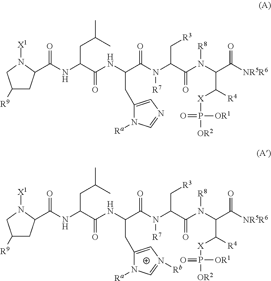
N([R7])(C(C(N(C(C([NR5R6])=O)C([R4])[X]P(=O)([OR1])[OR2])[R8])=O)C[R3])C(C(NC(C(NC(=O)C1CC([R9])CN1[X1])CC(C)C)=O)CC1=CN([Rb])=CN1[Ra])=O.N([R7])(C(C(N(C(C([NR5R6])=O)C([R4])[X]P(=O)([OR1])[OR2])[R8])=O)C[R3])C(C(NC(C(NC(=O)C1CC([R9])CN1[X1])CC(C)C)=O)CC1=CN=CN1[Ra])=O
